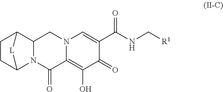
C1CC2N3C(C1[L]2)CN1C(=C(O)C(=O)C(C(NC[R1])=O)=C1)C3=O
